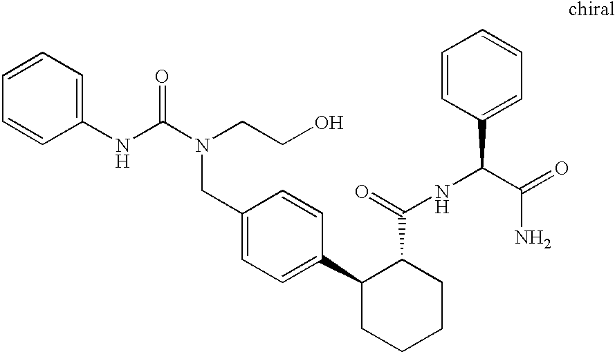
C1(CN(C(=O)NC2=CC=CC=C2)CCO)=CC=C(C2CCCCC2C(NC(C2=CC=CC=C2)C(=O)N)=O)C=C1
